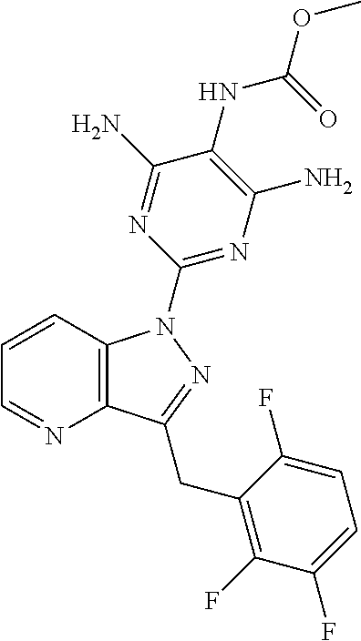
C1=CC2=C(N=C1)C(CC1=C(F)C(F)=CC=C1F)=NN2C1=NC(N)=C(NC(OC)=O)C(N)=N1
